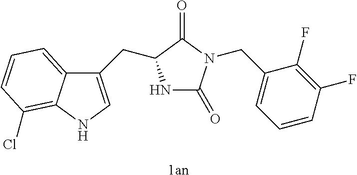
[1an].N1C(=O)N(CC2=CC=CC(F)=C2F)C(=O)C1CC1=CNC2=C(Cl)C=CC=C12
